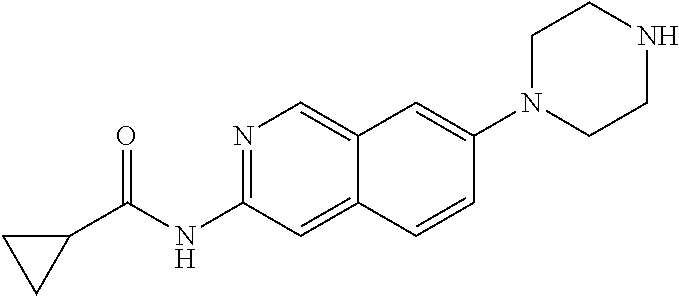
N1=C(NC(C2CC2)=O)C=C2C(=C1)C=C(N1CCNCC1)C=C2
